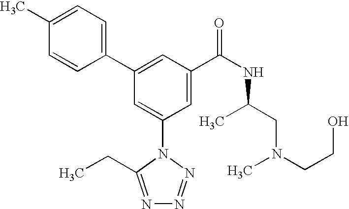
C1(C2=CC(C(NC(CN(CCO)C)C)=O)=CC(N3C(CC)=NN=N3)=C2)=CC=C(C)C=C1
